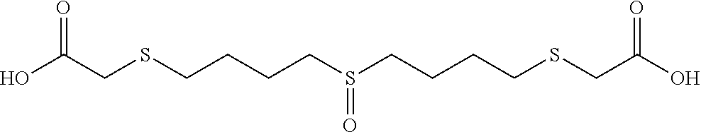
OC(CSCCCCS(CCCCSCC(O)=O)=O)=O
